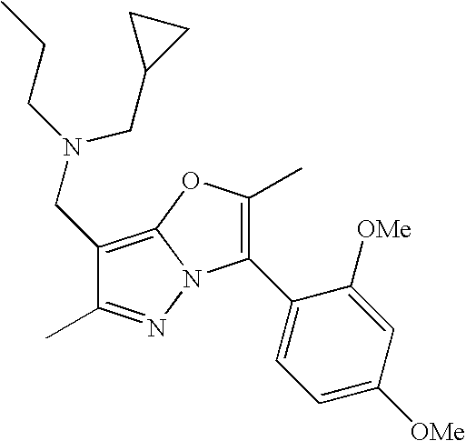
C1(CN(CC2CC2)CCC)=C2N(N=C1C)C(C1=CC=C([OMe])C=C1[OMe])=C(C)O2
